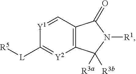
C1([L][R5])=[Y2]C2=C(C=[Y1]1)C(=O)N([R1])C2([R3a])[R3b]
